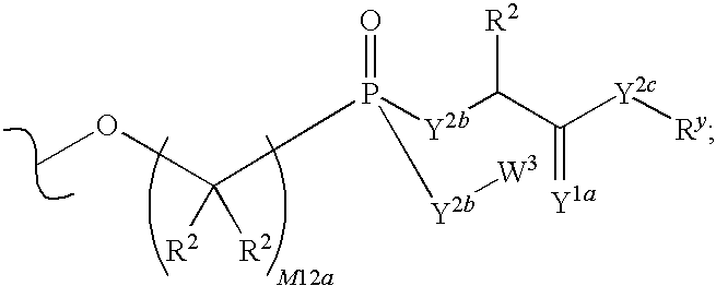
COC([R2])([R2])P(=O)([Y2b]C(C(=[Y1a])[Y2c][Ry])[R2])[Y2b][W3]
